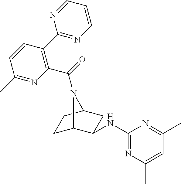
C1C2C(NC3=NC(C)=CC(C)=N3)CC(C1)N2C(=O)C1=C(C2=NC=CC=N2)C=CC(C)=N1
